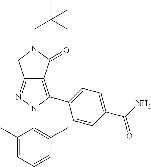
C1(C)=CC=CC(C)=C1N1C(C2=CC=C(C(N)=O)C=C2)=C2C(=N1)CN(CC(C)(C)C)C2=O
